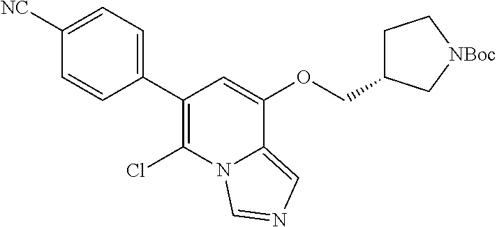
ClC1=C(C2=CC=C([NC])C=C2)C=C(OCC2CC[NBoc]C2)C2=CN=CN12
